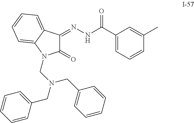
C1(=O)C(=NNC(=O)C2=CC=CC(C)=C2)C2=CC=CC=C2N1CN(CC1=CC=CC=C1)CC1=CC=CC=C1
